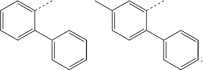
C1=CC=C(C)C(C2=CC=CC=C2)=C1.C1=C(C)C=C(C)C(C2=CC=CC=C2)=C1
